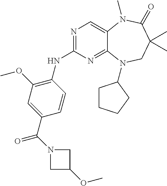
N1=C(NC2=C(OC)C=C(C(N3CC(OC)C3)=O)C=C2)N=C2C(=C1)N(C)C(=O)C(C)(C)CN2C1CCCC1
